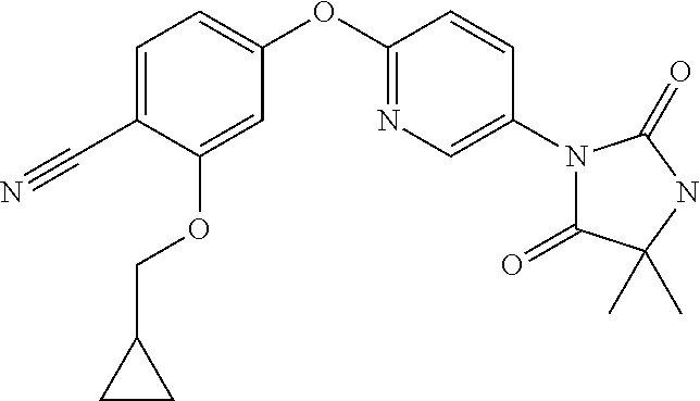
C1(OC2=CC=C(C#N)C(OCC3CC3)=C2)=NC=C(N2C(=O)C(C)(C)NC2=O)C=C1
